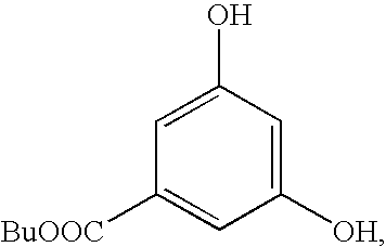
OC1=CC([BuOOC])=CC([OH])=C1
